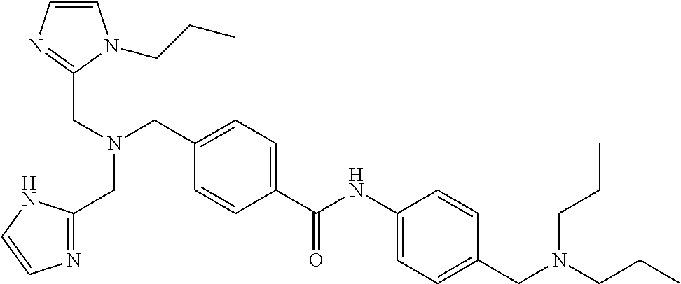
C1=C(C(NC2=CC=C(CN(CCC)CCC)C=C2)=O)C=CC(CN(CC2=NC=CN2CCC)CC2=NC=CN2)=C1
